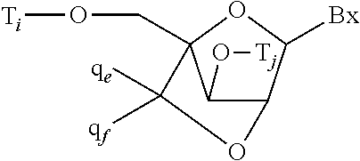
C1(O[Tj])C2C([Bx])OC1(CO[Ti])C([qe])([qf])O2
